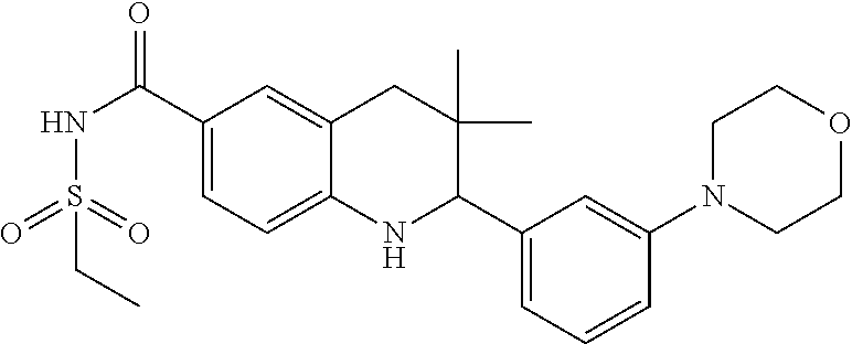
C1(C(=O)NS(=O)(=O)CC)=CC=C2C(=C1)CC(C)(C)C(C1=CC=CC(N3CCOCC3)=C1)N2
